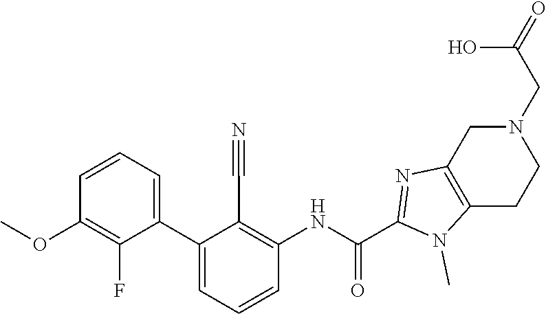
C1(C2=CC=CC(OC)=C2F)=CC=CC(NC(C2=NC3=C(N2C)CCN(CC(O)=O)C3)=O)=C1C#N
